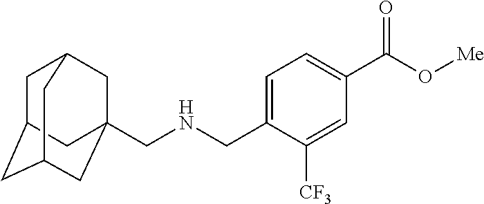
C(NCC1=CC=C(C(O[Me])=O)C=C1[CF3])C12CC3CC(CC(C1)C3)C2
